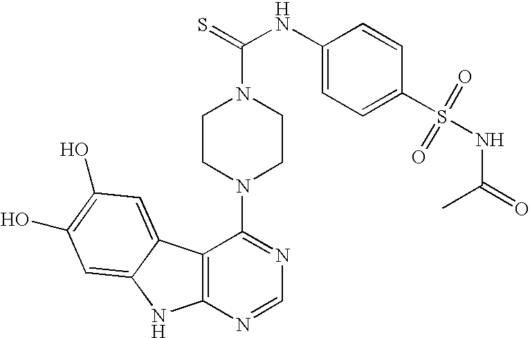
C12=C(N=CN=C1N1CCN(C(=S)NC3=CC=C(S(=O)(=O)NC(=O)C)C=C3)CC1)NC1=CC(O)=C(O)C=C21
